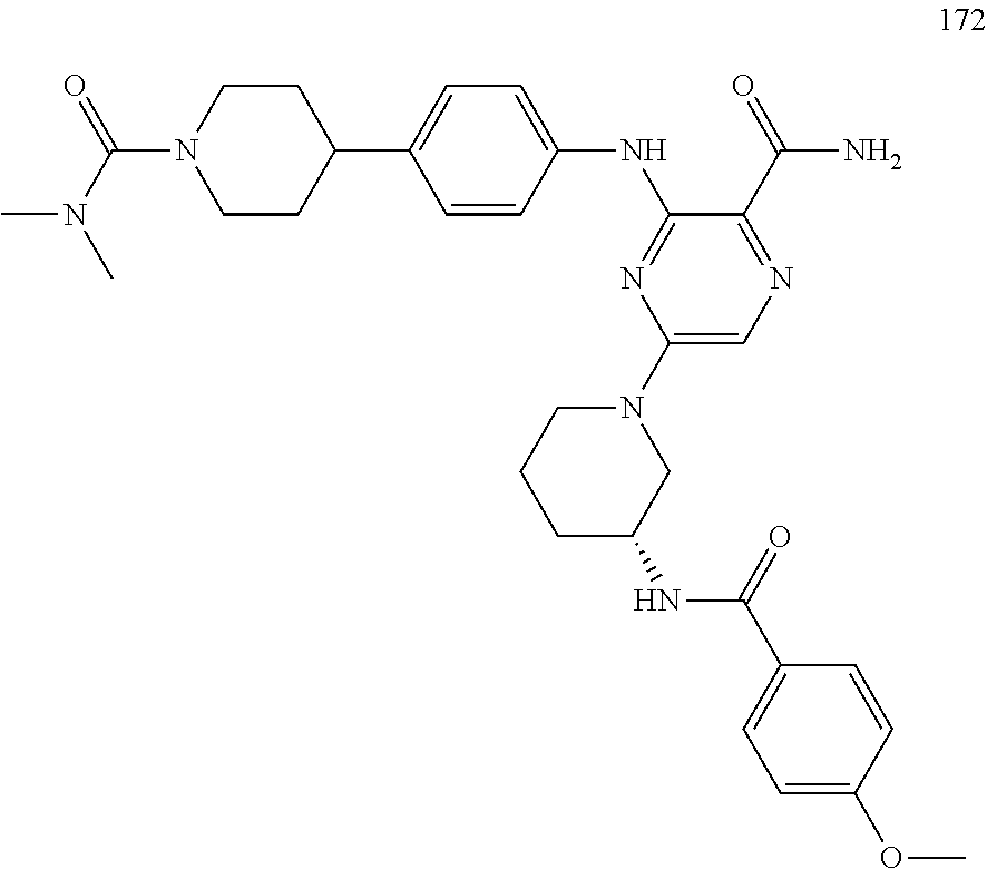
C(N1CCC(C2=CC=C(NC3=NC(N4CC(NC(C5=CC=C(OC)C=C5)=O)CCC4)=CN=C3C(=O)N)C=C2)CC1)(N(C)C)=O
